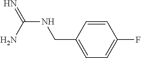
N(C(N)=N)CC1=CC=C(F)C=C1
